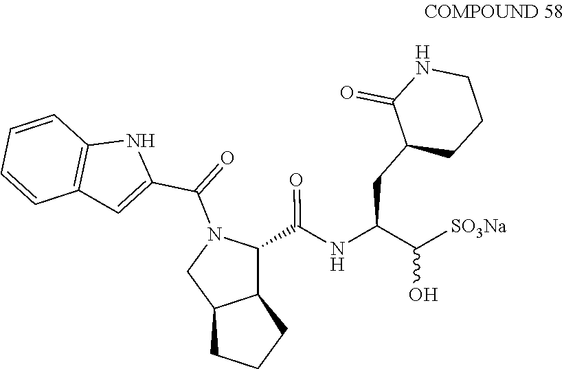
N(C(C(O)[SO3Na])CC1C(=O)NCCC1)C(=O)C1N(C(C2=CC3=C(C=CC=C3)N2)=O)CC2CCCC12
